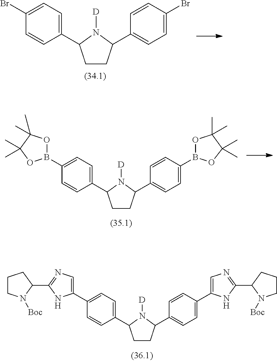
C1(Br)=CC=C(C2CCC(C3=CC=C(Br)C=C3)N2[D])C=C1.C1(B2OC(C)(C)C(C)(C)O2)=CC=C(C2CCC(C3=CC=C(B4OC(C)(C)C(C)(C)O4)C=C3)N2[D])C=C1.C1(C2=CN=C(C3CCCN3[Boc])N2)=CC=C(C2CCC(C3=CC=C(C4=CN=C(C5N([Boc])CCC5)N4)C=C3)N2[D])C=C1
